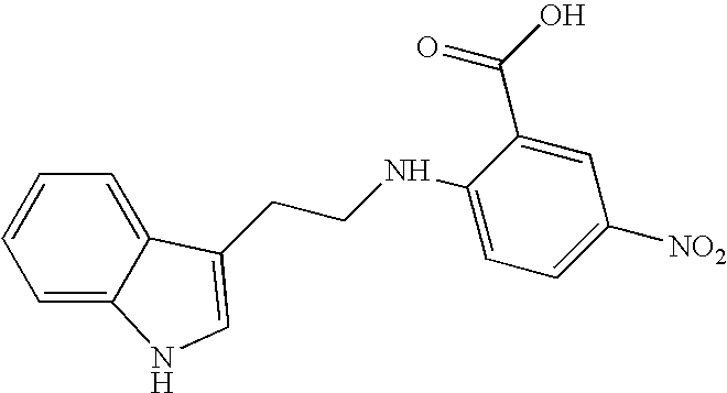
C1=C2C(=CC=C1)C(CCNC1=CC=C([NO2])C=C1C(O)=O)=CN2
